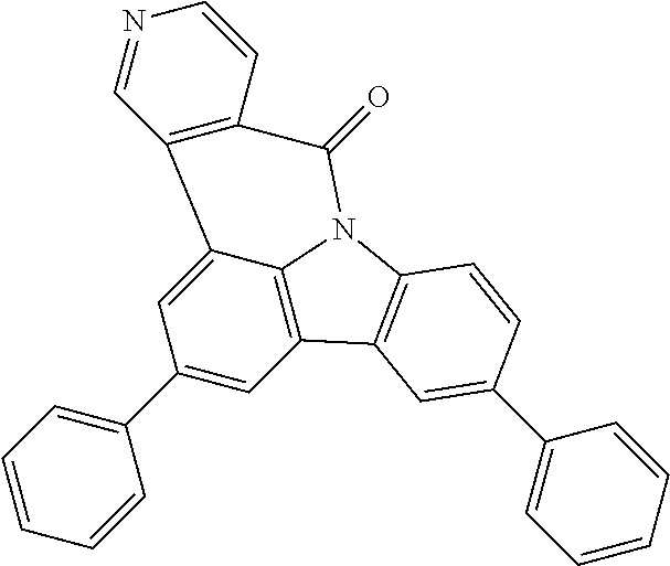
C1(C2=CC=CC=C2)=CC2=C3C(=C1)C1=C(C(=O)N3C3=C2C=C(C2=CC=CC=C2)C=C3)C=CN=C1
